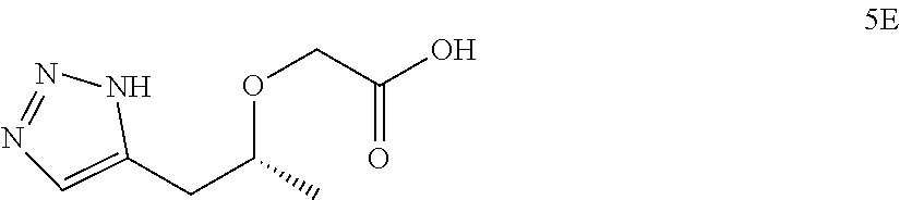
C1(CC(C)OCC(O)=O)=CN=NN1
